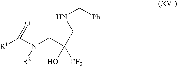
[R1]C(N(CC(CNC[Ph])([CF3])O)[R2])=O
